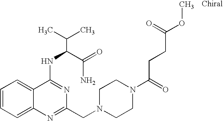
C1=CC=C2C(=C1)C(NC(C(N)=O)C(C)C)=NC(CN1CCN(C(CCC(OC)=O)=O)CC1)=N2
